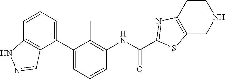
C1(C2=CC=CC(NC(C3=NC4=C(CNCC4)S3)=O)=C2C)=CC=CC2=C1C=NN2
